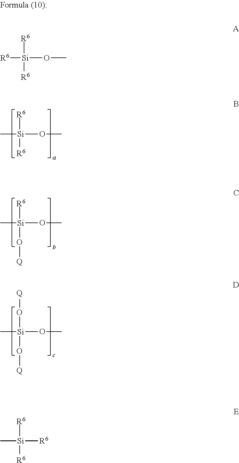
C[Si]([R6])([R6])OC.C[Si]([R6])(O[Q])OC.C[Si](O[Q])(O[Q])OC.[R6][Si]([R6])([R6])OC.C[Si]([R6])([R6])[R6]
